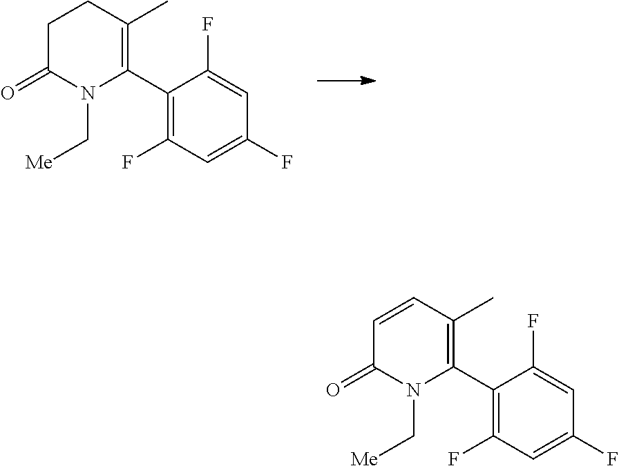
C1(C2=C(C)CCC(=O)N2C[Me])=C(F)C=C(F)C=C1F.C1(C2=C(C)C=CC(=O)N2C[Me])=C(F)C=C(F)C=C1F
